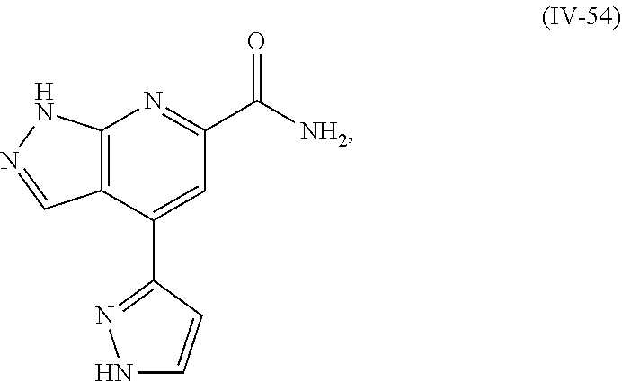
C12=C(C(C3=NNC=C3)=CC(C([NH2])=O)=N1)C=NN2
